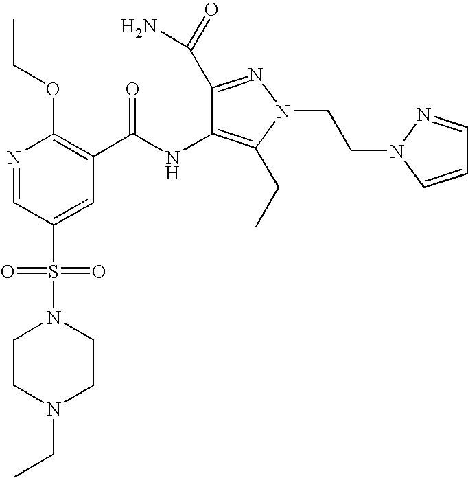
CCOC1=C(C(NC2=C(CC)N(CCN3C=CC=N3)N=C2C(=O)N)=O)C=C(S(N2CCN(CC)CC2)(=O)=O)C=N1
